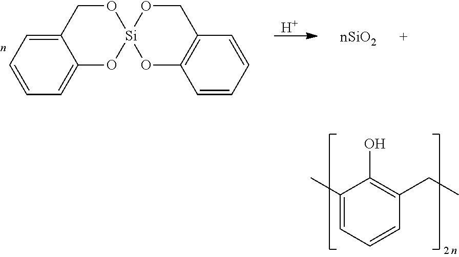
C1(C)=CC=CC(CC)=C1O.C12=CC=CC=C1O[Si]1(OC2)OC2=C(CO1)C=CC=C2.[H]
